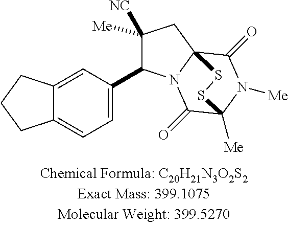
C12=CC(C3C([Me])([NC])CC45N3C(=O)C([Me])(N([Me])C4=O)SS5)=CC=C1CCC2
